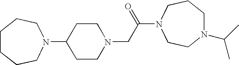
C1CN(CC(=O)N2CCCN(C(C)C)CC2)CCC1N1CCCCCC1
